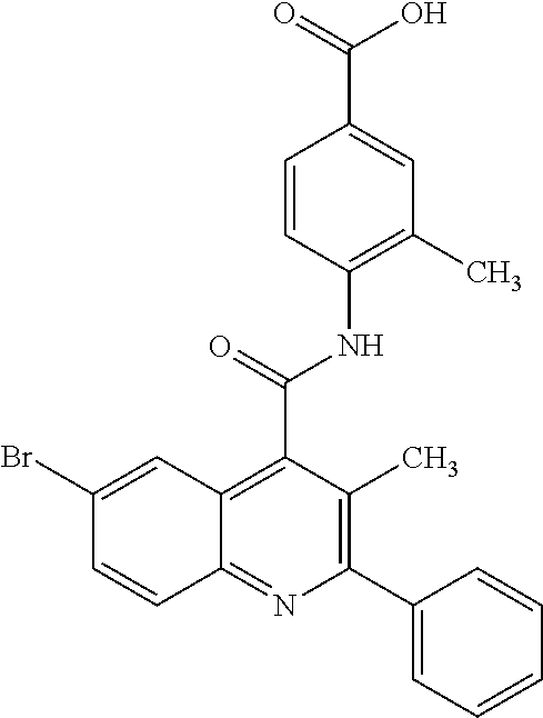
C1=CC(NC(C2=C3C(=NC(C4=CC=CC=C4)=C2C)C=CC(Br)=C3)=O)=C(C)C=C1C(=O)O
